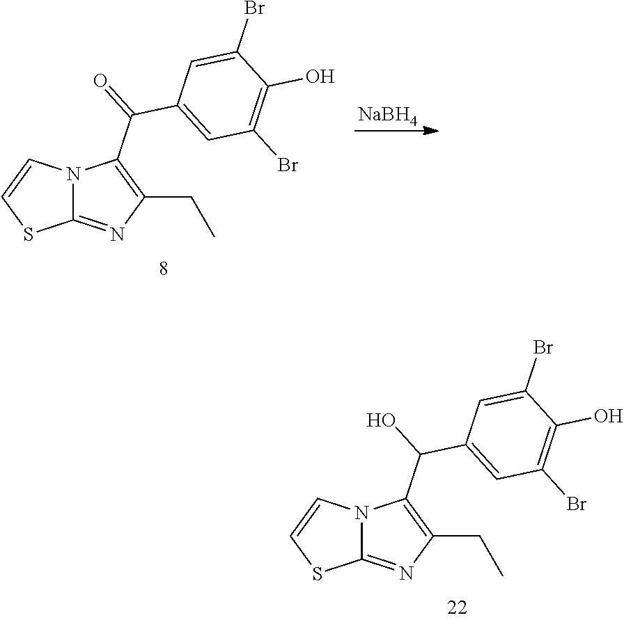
N12C(=NC(CC)=C1C(C1=CC(Br)=C(O)C(Br)=C1)O)SC=C2.N12C(=NC(CC)=C1C(C1=CC(Br)=C(O)C(Br)=C1)=O)SC=C2.[NaBH4]
